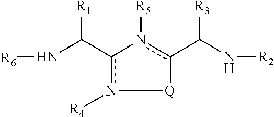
c1(C(N[R6])[R1])n([R4])[Q]c(C(N[R2])[R3])n-1[R5]
